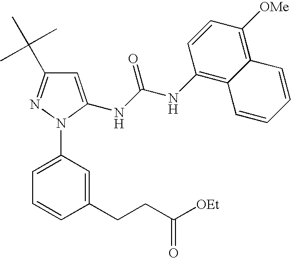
C1=C(NC(NC2=C3C(=C([OMe])C=C2)C=CC=C3)=O)N(C2=CC=CC(CCC([OEt])=O)=C2)N=C1C(C)(C)C
